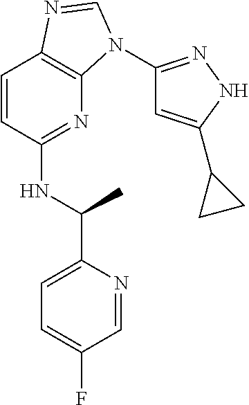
C1=CC(NC(C)C2=CC=C(F)C=N2)=NC2=C1N=CN2C1=NNC(C2CC2)=C1
